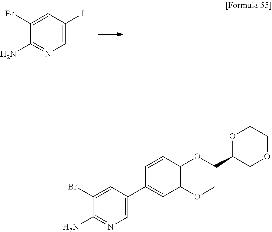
BrC1=CC(I)=CN=C1N.BrC1=CC(C2=CC(OC)=C(OCC3COCCO3)C=C2)=CN=C1N
